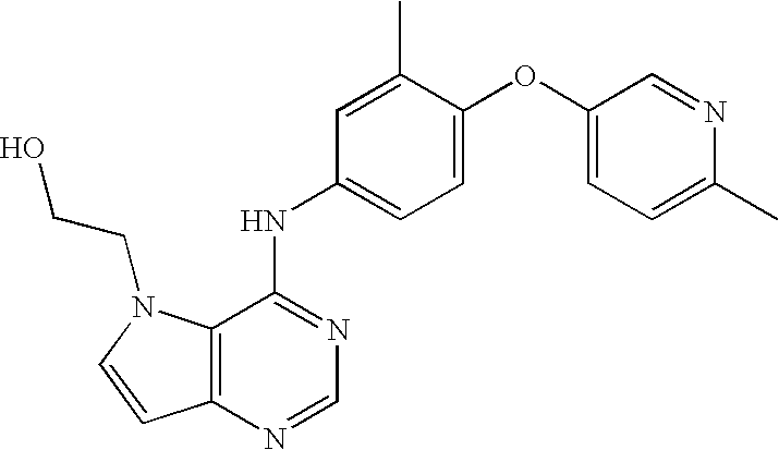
C12=C(N=CN=C1NC1=CC=C(OC3=CC=C(C)N=C3)C(C)=C1)C=CN2CCO
